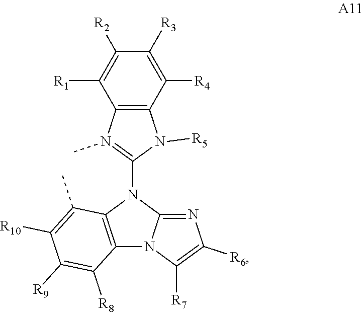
C12=C(N(C3=N(C)C4=C(N3[R5])C([R4])=C([R3])C([R2])=C4[R1])C3=NC([R6])=C([R7])N13)C(C)=C([R10])C([R9])=C2[R8]
